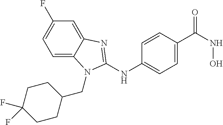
C1=C2C(=CC(F)=C1)N=C(NC1=CC=C(C(NO)=O)C=C1)N2CC1CCC(F)(F)CC1
